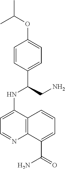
C1=CC(C(CN)NC2=CC=NC3=C2C=CC=C3C(=O)N)=CC=C1OC(C)C
